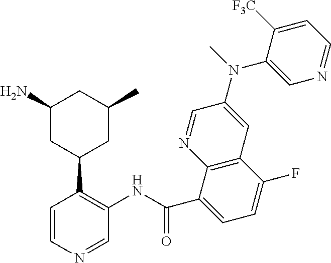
C1=CN=CC(NC(C2=CC=C(F)C3=C2N=CC(N(C2=CN=CC=C2[F3C])C)=C3)=O)=C1C1CC(C)CC(N)C1
